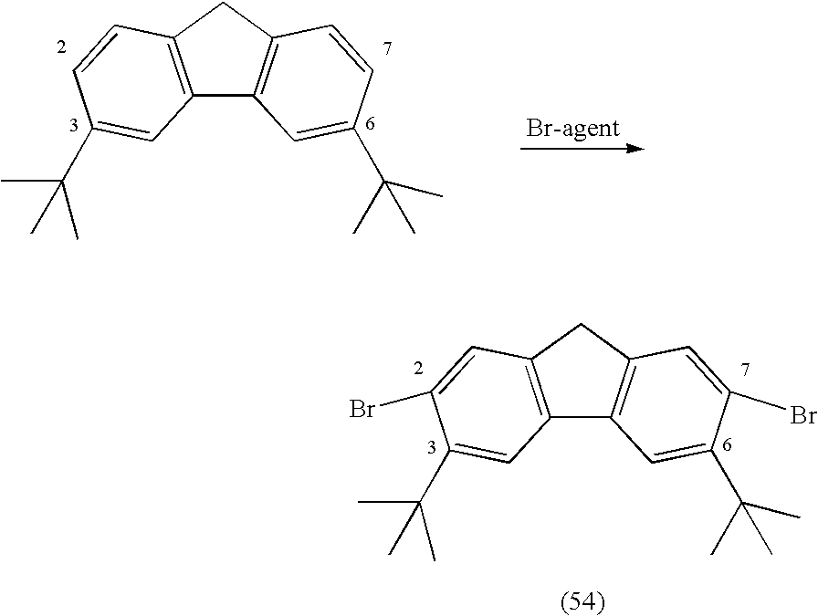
C12=C(CC3=C1C=C(C(C)(C)C)C(Br)=C3)C=C(Br)C(C(C)(C)C)=C2.C12=C(CC3=C1C=C(C(C)(C)C)C=C3)C=CC(C(C)(C)C)=C2
